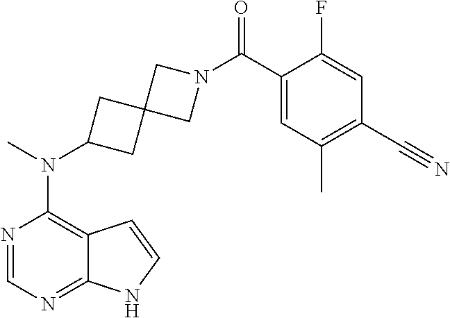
N1=CN=C2C(=C1N(C)C1CC3(C1)CN(C(C1=CC(C)=C(C#N)C=C1F)=O)C3)C=CN2
